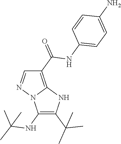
C1(C(=O)NC2=CC=C(N)C=C2)=C2N(N=C1)C(NC(C)(C)C)=C(C(C)(C)C)N2
